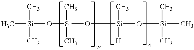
[Si](C)(C)(O[Si](C)([H])O[Si](C)(C)C)O[Si](C)(C)C
